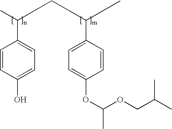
C1=CC(O)=CC=C1C(C)CC(C1=CC=C(OC(OCC(C)C)C)C=C1)C
